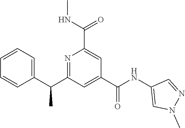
C1=CC=C(C(C2=NC(C(NC)=O)=CC(C(NC3=CN(C)N=C3)=O)=C2)C)C=C1
